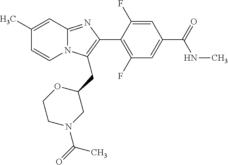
C1(C)=CC2=NC(C3=C(F)C=C(C(=O)NC)C=C3F)=C(CC3CN(C(=O)C)CCO3)N2C=C1
